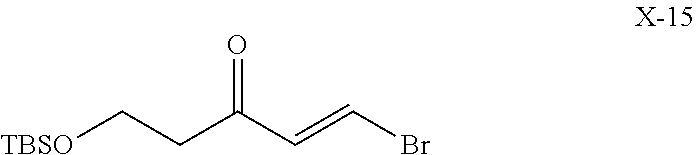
BrC=CC(CC[TBSO])=O
